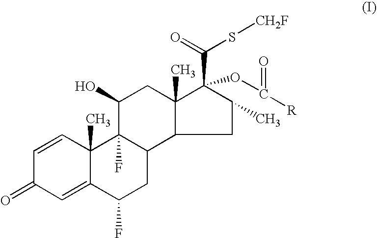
C1=C2C(C)(C=CC1=O)C1(F)C(CC2F)C2C(C)(CC1O)C(C(=O)S[CH2F])(OC([R])=O)C(C)C2
